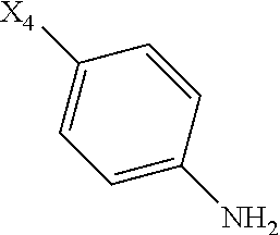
C1=C(N)C=CC([X4])=C1
